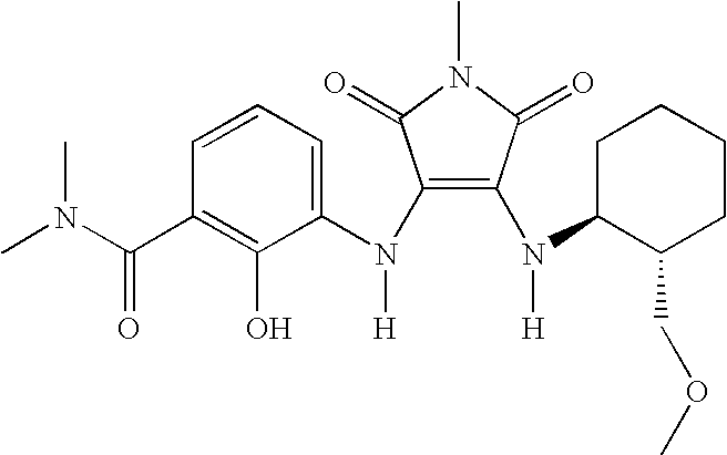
N(C1=C(N(C2=CC=CC(C(=O)N(C)C)=C2O)[H])C(=O)N(C)C1=O)([H])C1C(COC)CCCC1
